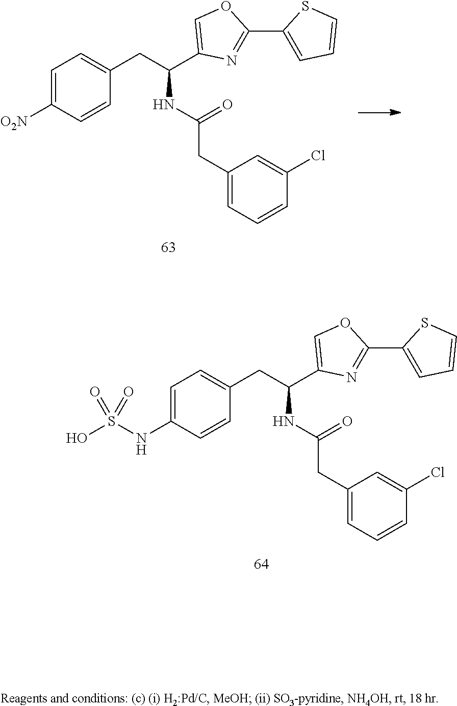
C1=C(NS(O)(=O)=O)C=CC(CC(NC(=O)CC2=CC=CC(Cl)=C2)C2=COC(C3=CC=CS3)=N2)=C1.C1=C([O2N])C=CC(CC(NC(=O)CC2=CC=CC(Cl)=C2)C2=COC(C3=CC=CS3)=N2)=C1
